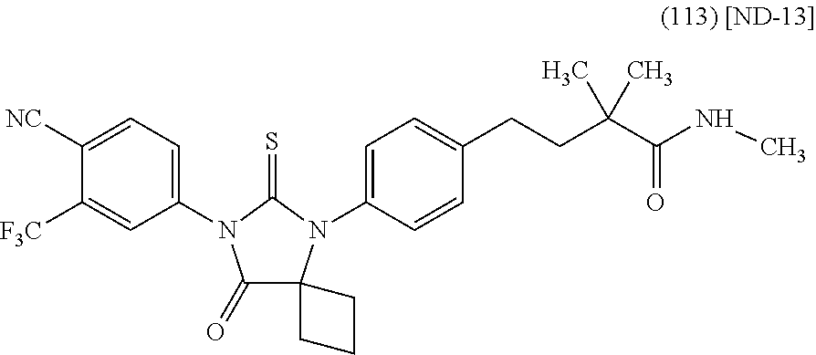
C1([NC])=CC=C(N2C(=O)C3(N(C4=CC=C(CCC(C(NC)=O)(C)C)C=C4)C2=S)CCC3)C=C1[F3C]
